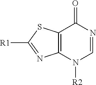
C12=C(N([R2])C=NC1=O)N=C([R1])S2
